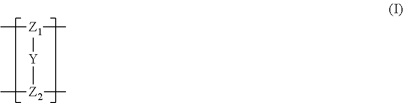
[Z1]([Y][Z2](C)C)(C)C
